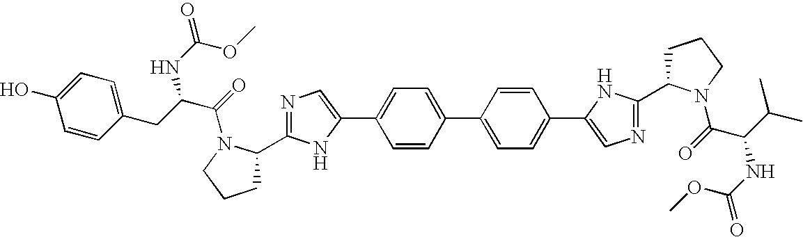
C1=CC(C2=CC=C(C3=CN=C(C4CCCN4C(=O)C(C(C)C)NC(=O)OC)N3)C=C2)=CC=C1C1=CN=C(C2CCCN2C(=O)C(CC2=CC=C(O)C=C2)NC(=O)OC)N1
